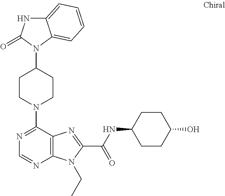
C12=CC=CC=C1N(C1CCN(C3=NC=NC4=C3N=C(C(=O)NC3CCC(O)CC3)N4CC)CC1)C(=O)N2
